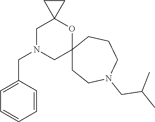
C1=C(CN2CC3(OC4(C2)CCN(CC(C)C)CCC4)CC3)C=CC=C1
